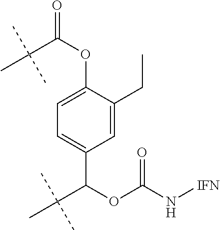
O=C(OC1=CC=C(C(OC(N[IFN])=O)C(C)(C)C)C=C1CC)C(C)(C)C
